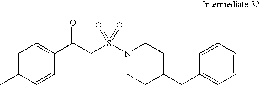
C1=CC=CC(CC2CCN(S(CC(C3=CC=C(C)C=C3)=O)(=O)=O)CC2)=C1
